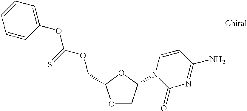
C1=CC(OC(OCC2OCC(N3C(=O)N=C(N)C=C3)O2)=S)=CC=C1
